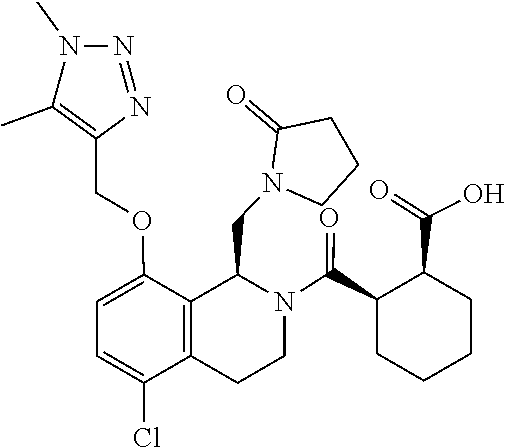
C1CN(CC2C3=C(C(Cl)=CC=C3OCC3=C(C)N(C)N=N3)CCN2C(C2CCCCC2C(=O)O)=O)C(=O)C1
